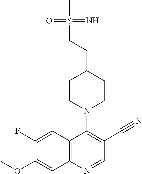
C12=C(N=CC(C#N)=C1N1CCC(CCS(C)(=N)=O)CC1)C=C(OC)C(F)=C2
